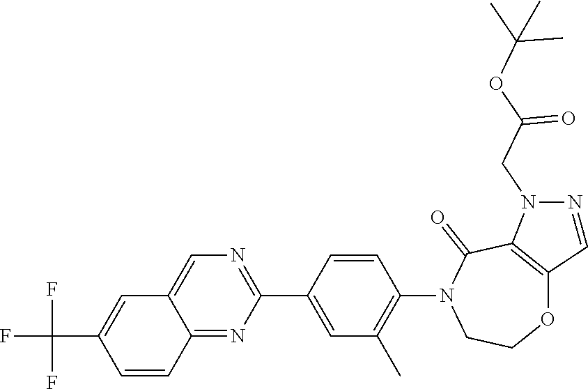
C12=NC(C3=CC(C)=C(N4CCOC5=C(C4=O)N(CC(OC(C)(C)C)=O)N=C5)C=C3)=NC=C1C=C(C(F)(F)F)C=C2
